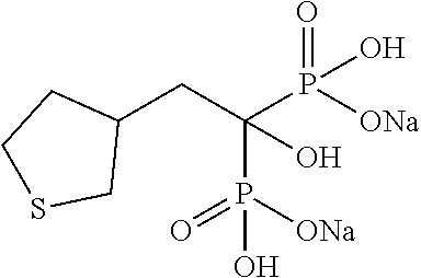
C1(CC(P([ONa])(=O)O)(P([ONa])(=O)O)O)CCSC1
